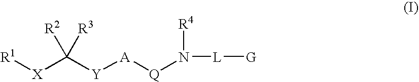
[X](C([Y][A][Q]N([R4])[L][G])([R2])[R3])[R1]
